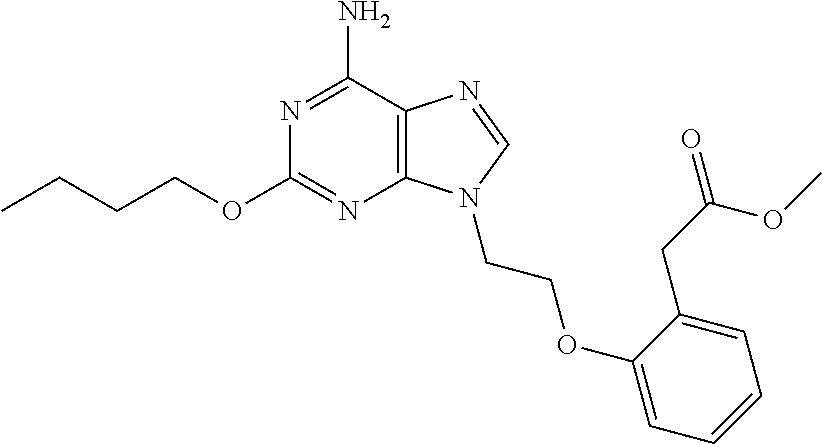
CCCCOC1=NC2=C(C(N)=N1)N=CN2CCOC1=CC=CC=C1CC(=O)OC
